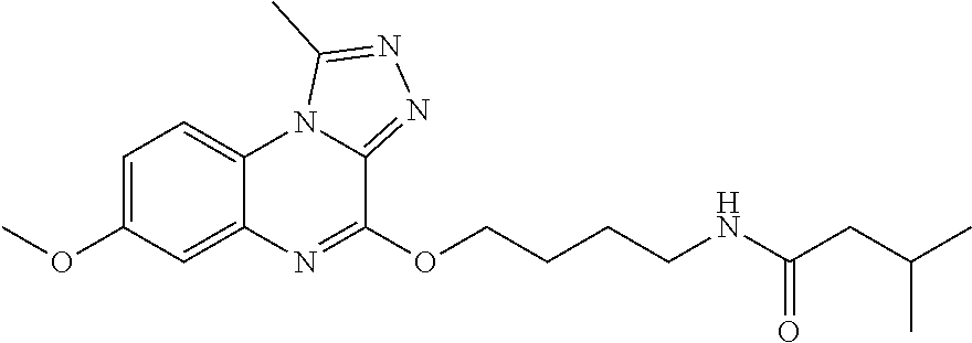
C1(OC)=CC=C2C(=C1)N=C(OCCCCNC(=O)CC(C)C)C1=NN=C(C)N21
